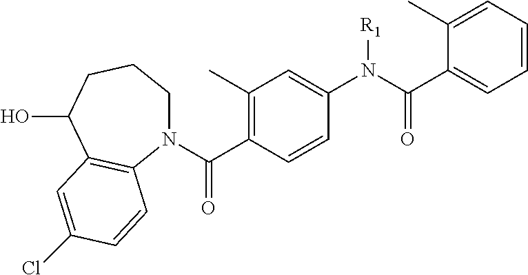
C1(C)=C(C(N2CCCC(O)C3=C2C=CC(Cl)=C3)=O)C=CC(N(C(C2=CC=CC=C2C)=O)[R1])=C1
